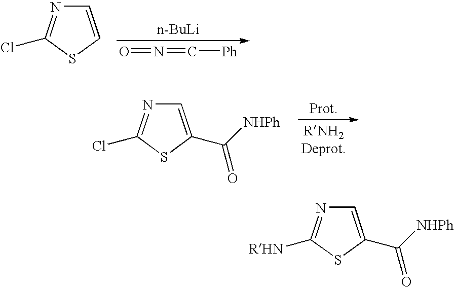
[n-BuLi].O=N=C[Ph].C1=CSC(Cl)=N1.C1=C(C([NHPh])=O)SC(Cl)=N1.C1=C(C([NHPh])=O)SC([RHN])=N1
